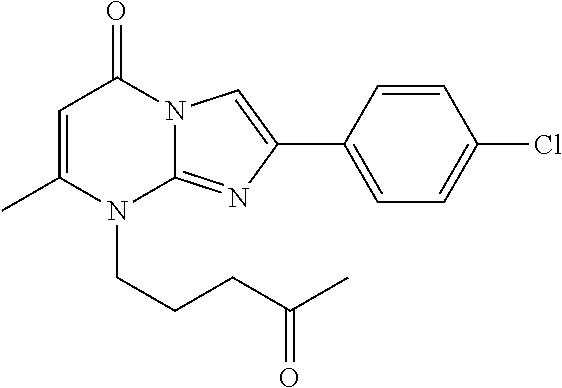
C1=C(C)N(CCCC(C)=O)C2=NC(C3=CC=C(Cl)C=C3)=CN2C1=O
